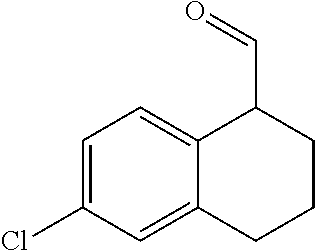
C1=C(Cl)C=C2C(=C1)C(C=O)CCC2
